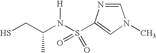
N(C(CS)C)(S(=O)(=O)C1=CN(C)C=N1)[H]
